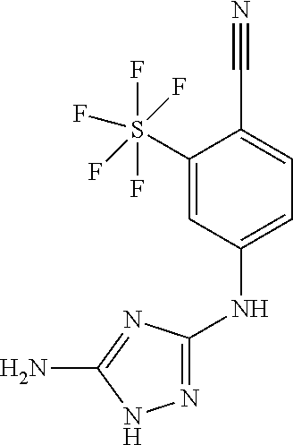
N1=C(NC2=CC=C(C#N)C(S(F)(F)(F)(F)F)=C2)N=C(N)N1
